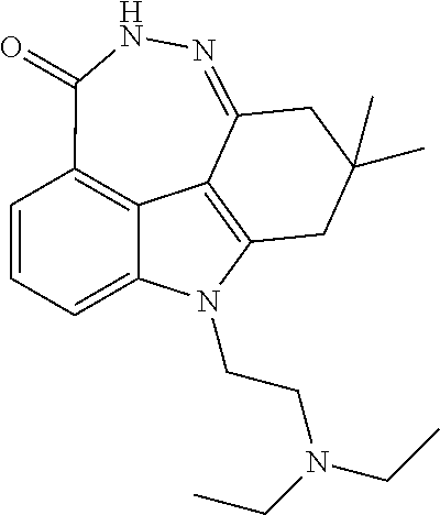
C1=CC=C2C3=C1C(=O)NN=C1C3=C(N2CCN(CC)CC)CC(C)(C)C1
